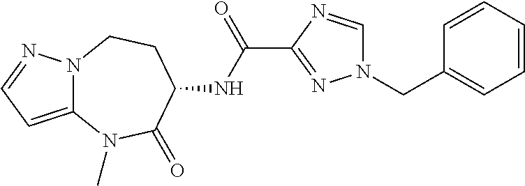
C12=CC=NN1CCC(NC(C1=NN(CC3=CC=CC=C3)C=N1)=O)C(=O)N2C
